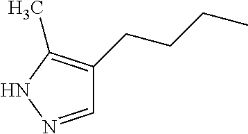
C1=NNC(C)=C1CCCC
